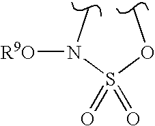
COS(N(C)[R9O])(=O)=O
